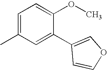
CC1=CC=C(OC)C(C2=COC=C2)=C1
